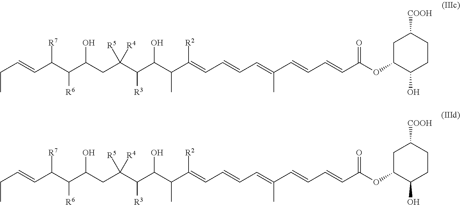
C1C(OC(C=CC=CC(=CC=CC=C(C(C(C(C(CC(C(C(C=CCC)[R7])[R6])O)([R5])[R4])[R3])O)C)[R2])C)=O)C(O)CCC1[COOH].C1C(OC(C=CC=CC(=CC=CC=C(C(C(C(C(CC(C(C(C=CCC)[R7])[R6])O)([R5])[R4])[R3])O)C)[R2])C)=O)C(O)CCC1[COOH]
